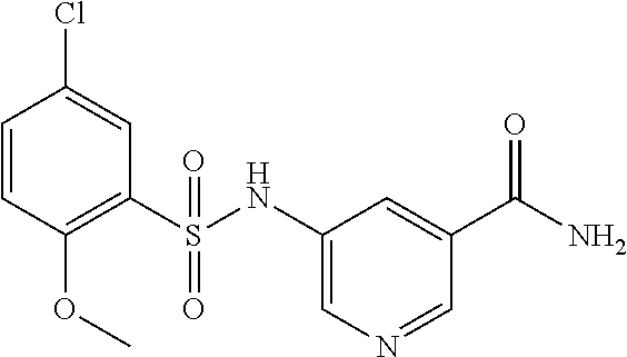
C1=CC(OC)=C(S(=O)(NC2=CN=CC(C(=O)N)=C2)=O)C=C1Cl
